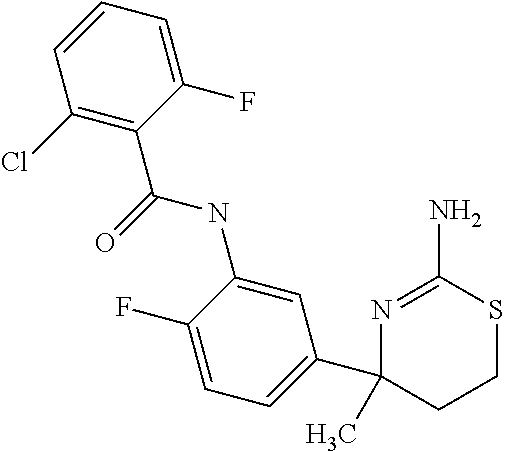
C1=C(F)C(C(=O)NC2=CC(C3(C)CCSC(N)=N3)=CC=C2F)=C(Cl)C=C1
